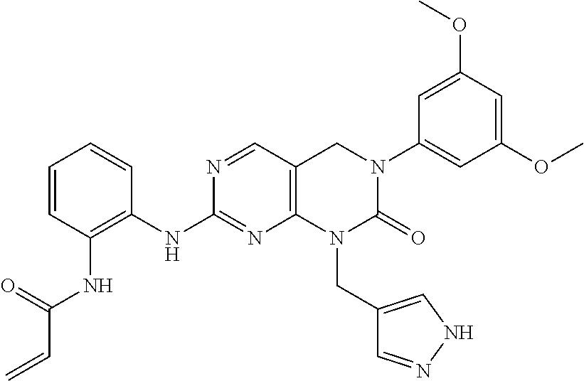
C1=CC=CC(NC2=NC3=C(C=N2)CN(C2=CC(OC)=CC(OC)=C2)C(=O)N3CC2=CNN=C2)=C1NC(C=C)=O
